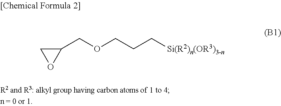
C1(COCCC[Si(R2)n(OR3)3-n])CO1
